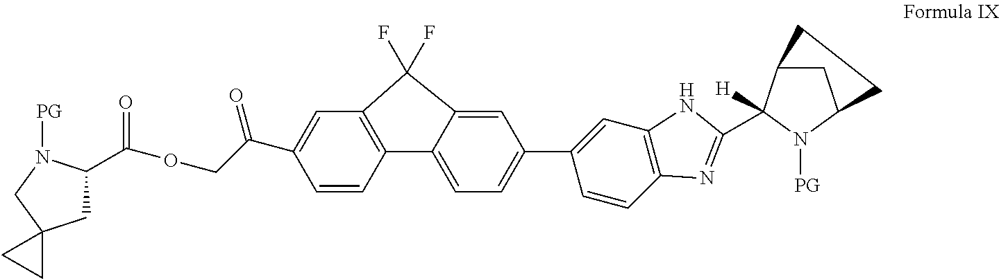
O(CC(=O)C1=CC2=C(C=C1)C1=CC=C(C3=CC4=C(C=C3)N=C(C3([H])C5CC(N3[PG])CC5)N4)C=C1C2(F)F)C(C1CC2(CN1[PG])CC2)=O
